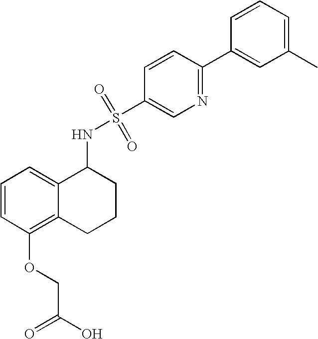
C1(NS(=O)(=O)C2=CN=C(C3=CC(C)=CC=C3)C=C2)C2=CC=CC(OCC(=O)O)=C2CCC1
